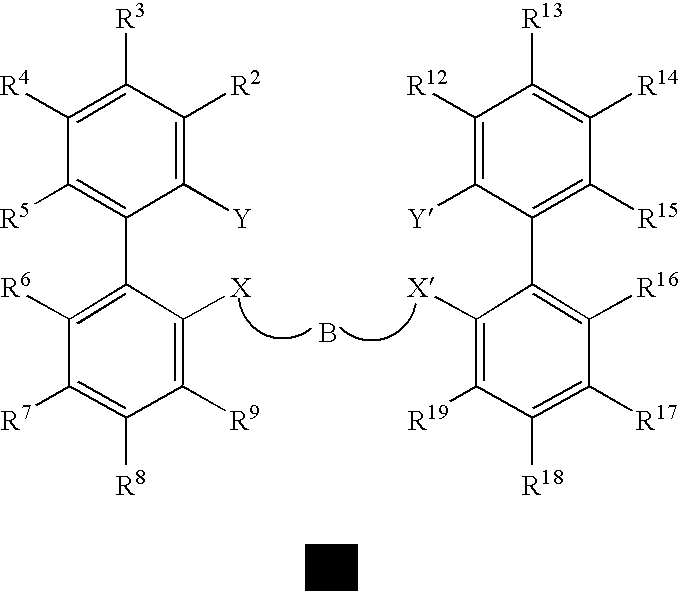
C1([R3])=C([R4])C([R5])=C(C2=C([R6])C([R7])=C([R8])C([R9])=C2[X])C([Y])=C1[R2].C1([R13])=C([R14])C([R15])=C(C2=C([R16])C([R17])=C([R18])C([R19])=C2[X])C([Y])=C1[R12].B
